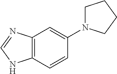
C1N(C2=CC3=C(C=C2)NC=N3)CCC1
